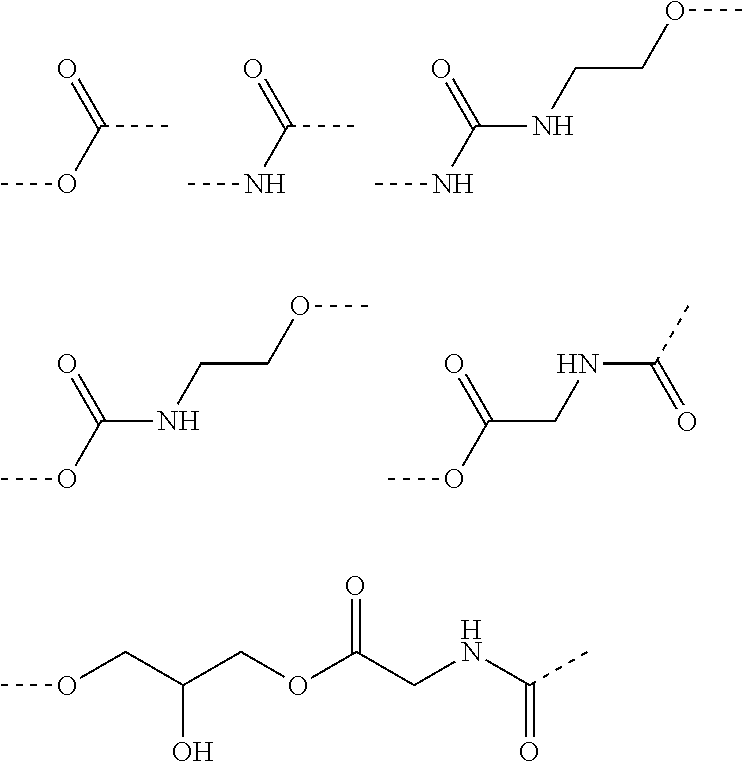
COC(=O)C.CNC(=O)C.CNC(=O)NCCOC.COC(=O)CNC(C)=O.COC(=O)NCCOC.COCC(O)COC(CNC(C)=O)=O
